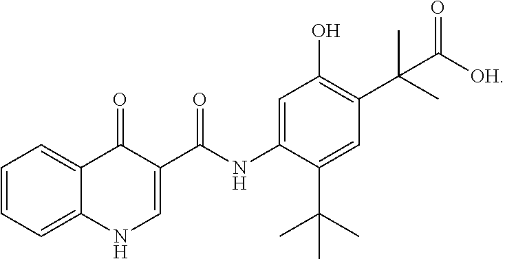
C1=CC=C2C(=C1)C(=O)C(C(NC1=CC(O)=C(C(C)(C)C([OH])=O)C=C1C(C)(C)C)=O)=CN2
